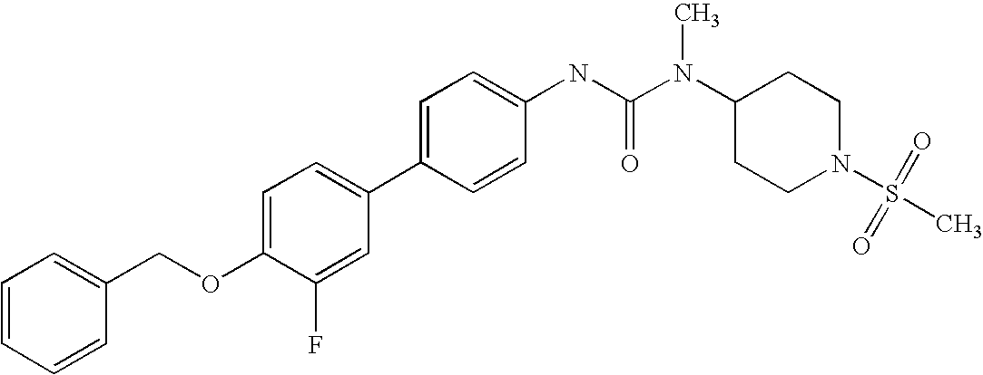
C1=C(OCC2=CC=CC=C2)C(F)=CC(C2=CC=C(NC(N(C3CCN(S(C)(=O)=O)CC3)C)=O)C=C2)=C1
